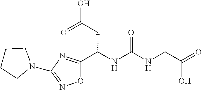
O1C(C(NC(NCC(=O)O)=O)CC(O)=O)=NC(N2CCCC2)=N1
